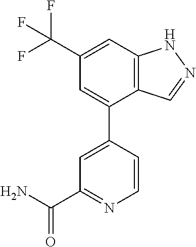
C12=C(C=C(C(F)(F)F)C=C1C1=CC(C(N)=O)=NC=C1)NN=C2
